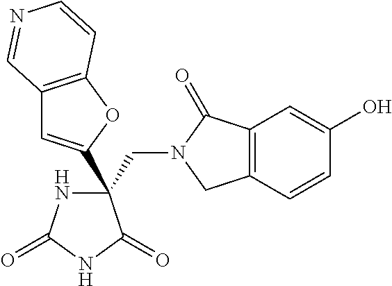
C(C1(C2=CC3=C(O2)C=CN=C3)NC(=O)NC1=O)N1CC2=C(C1=O)C=C(O)C=C2
